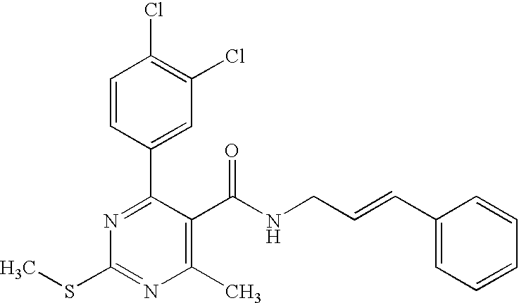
C1=CC(C2=NC(SC)=NC(C)=C2C(NCC=CC2=CC=CC=C2)=O)=CC(Cl)=C1Cl
